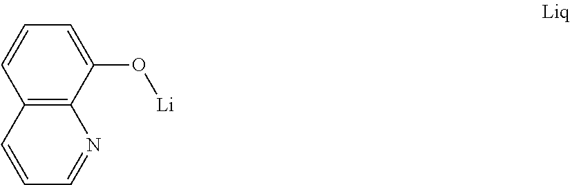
C1=CC2=C(C(O[Li])=C1)N=CC=C2
